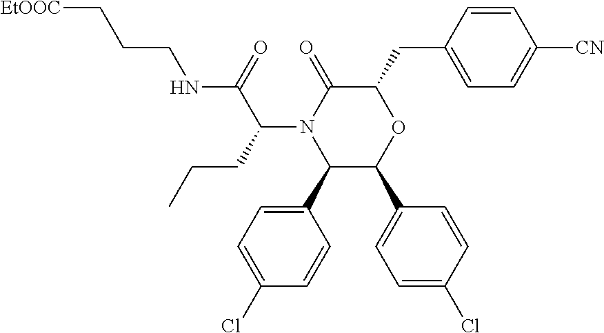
C1(C2=CC=C(Cl)C=C2)C(C2=CC=C(Cl)C=C2)OC(CC2=CC=C([CN])C=C2)C(=O)N1C(CCC)C(NCCC[EtOOC])=O
